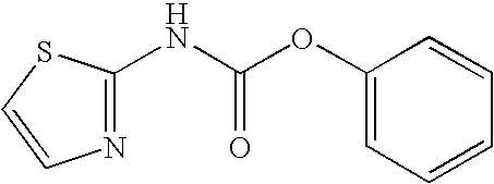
C1(OC(NC2=NC=CS2)=O)=CC=CC=C1
